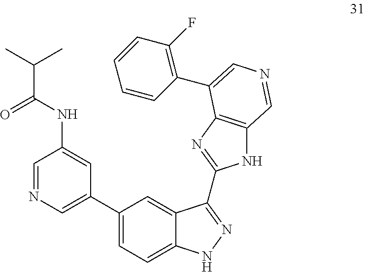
N1C2=C(N=C1C1=NNC3=CC=C(C4=CN=CC(NC(C(C)C)=O)=C4)C=C31)C(C1=C(F)C=CC=C1)=CN=C2
